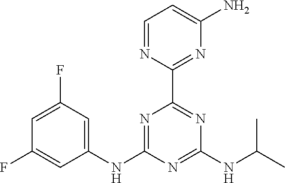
C1=NC(C2=NC(NC(C)C)=NC(NC3=CC(F)=CC(F)=C3)=N2)=NC(N)=C1
